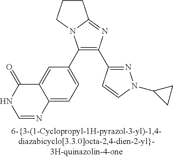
C1(C2=CC=C3C(=C2)C(=O)NC=N3)=C(C2=NN(C3CC3)C=C2)N=C2N1CCC2
